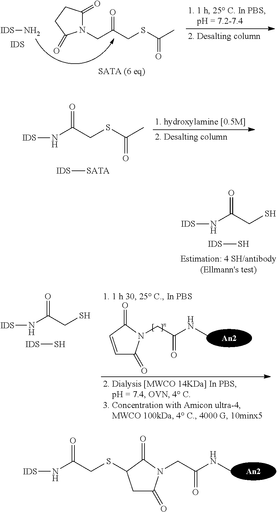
N([IDS])C(CSC(C)=O)=O.[IDS][SATA].[IDS]NC(CS)=O.[IDS]S.C1=CC(=O)N(CC(NC)=O)C1=O.C1C(=O)N(CC(NC)=O)C(=O)C1SCC(N[IDS])=O.[IDS]NC(CS)=O.[IDS]S.N1(CC(CSC(C)=O)=O)C(=O)CCC1=O.[IDS]N.[IDS]
